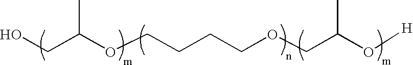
OCC(OCCCCOCC(O[H])C)C
